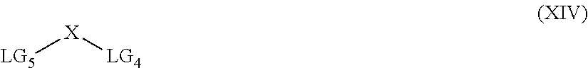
[LG5][X][LG4]
